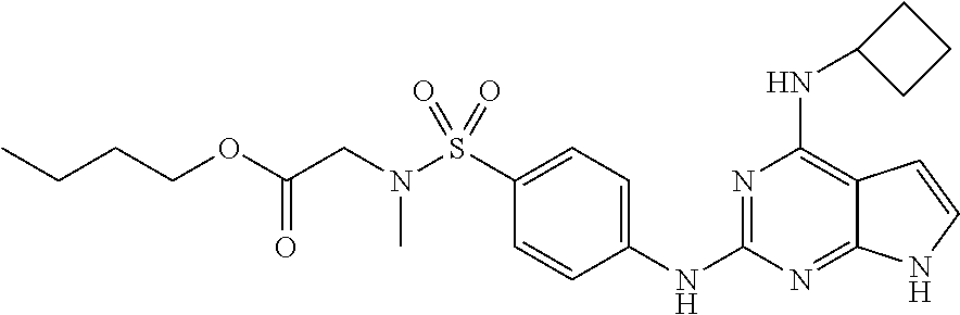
C1(NC2=NC(NC3CCC3)=C3C(=N2)NC=C3)=CC=C(S(N(CC(OCCCC)=O)C)(=O)=O)C=C1
